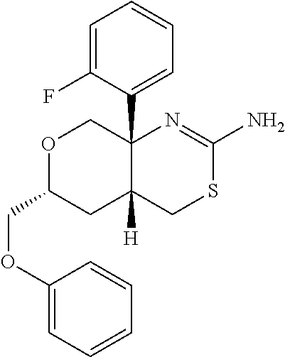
C1=C(F)C(C23COC(COC4=CC=CC=C4)CC2([H])CSC(N)=N3)=CC=C1
